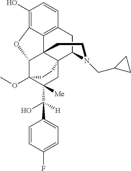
C1(O)=C2C3=C(C=C1)CC1C45C3(C(C(OC)(C(C(O)([H])C3=CC=C(F)C=C3)([Me])C4)CC5)O2)CCN1CC1CC1
